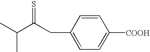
C1(CC(C(C)C)=S)=CC=C([COOH])C=C1
